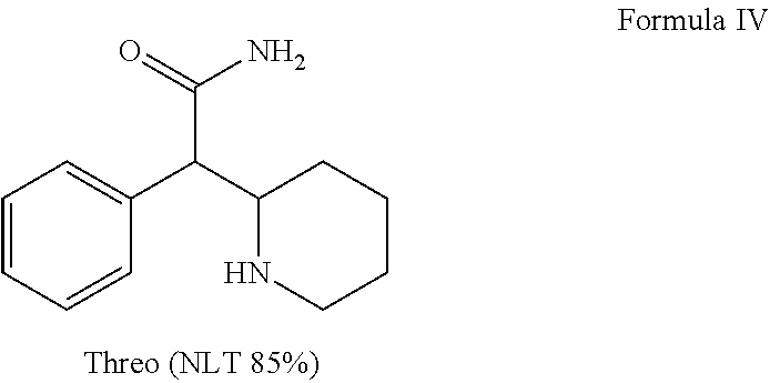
C1=CC=CC(C(C2NCCCC2)C(N)=O)=C1
